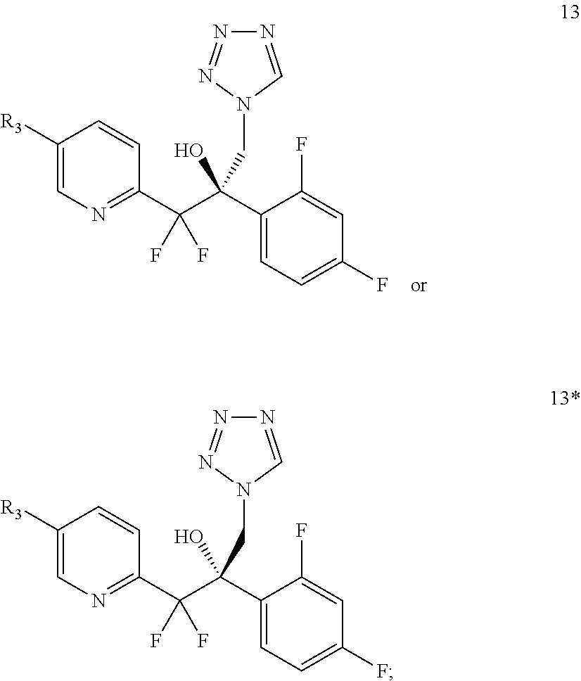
C(CN1C=NN=N1)(O)(C(C1=NC=C([R3])C=C1)(F)F)C1=CC=C(F)C=C1F.C(CN1C=NN=N1)(O)(C(C1=NC=C([R3])C=C1)(F)F)C1=CC=C(F)C=C1F
